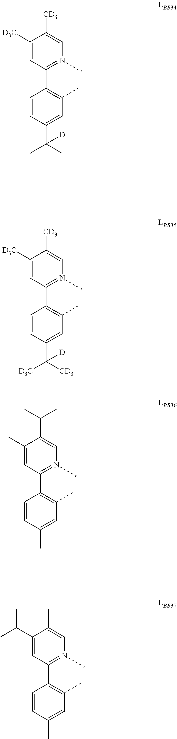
C1([D3C])=CC(C2=C(C)C=C(C(C)(C)[D])C=C2)=N(C)C=C1[CD3].C1([D3C])=CC(C2=C(C)C=C(C([CD3])([D3C])[D])C=C2)=N(C)C=C1[CD3].C1(C)=CC(C2=C(C)C=C(C)C=C2)=N(C)C=C1C(C)C.C1(C(C)C)=CC(C2=C(C)C=C(C)C=C2)=N(C)C=C1C
